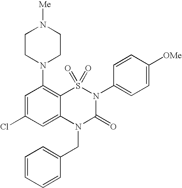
C1=C(Cl)C=C2C(=C1N1CCN([Me])CC1)S(=O)(=O)N(C1=CC=C([OMe])C=C1)C(=O)N2CC1=CC=CC=C1
